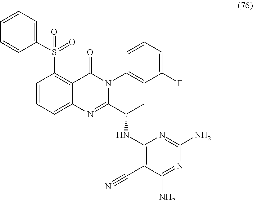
C1=CC=C2C(=C1S(=O)(=O)C1=CC=CC=C1)C(=O)N(C1=CC(F)=CC=C1)C(C(NC1=C(C#N)C(N)=NC(N)=N1)C)=N2
